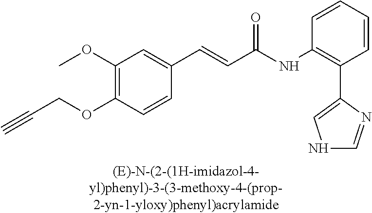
C1(OC)=C(OCC#C)C=CC(C=CC(=O)NC2=C(C3=CNC=N3)C=CC=C2)=C1
